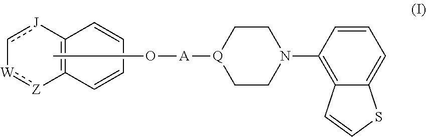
[J]1c-[W]:[Z]C2=C1C=CC=C2.CO[A][Q]1CCN(C2=C3C(=CC=C2)SC=C3)CC1
